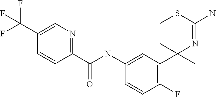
C1(NC(C2=NC=C(C(F)(F)F)C=C2)=O)=CC(C2(C)N=C(N)SCC2)=C(F)C=C1
